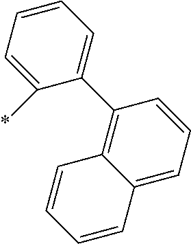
C1=CC=C(*)C(C2=C3C(=CC=C2)C=CC=C3)=C1
